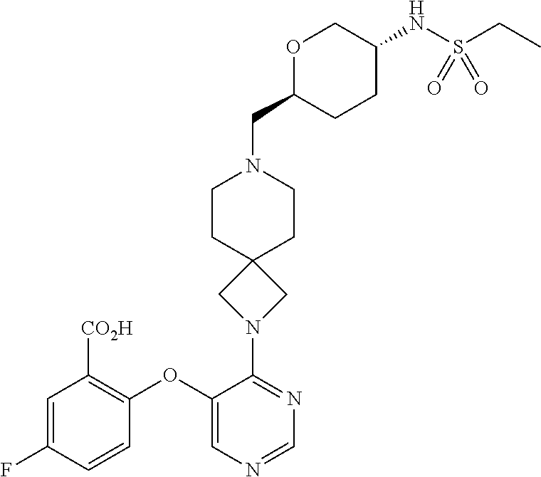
C1=C(F)C=CC(OC2=CN=CN=C2N2CC3(C2)CCN(CC2CCC(NS(CC)(=O)=O)CO2)CC3)=C1[CO2H]
